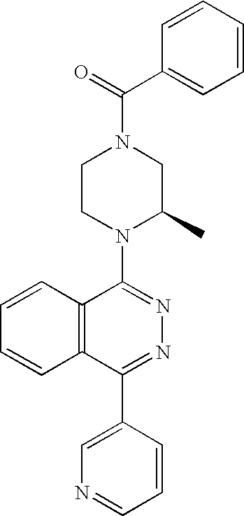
C(N1CCN(C2=NN=C(C3=CN=CC=C3)C3=C2C=CC=C3)C(C)C1)(C1=CC=CC=C1)=O
